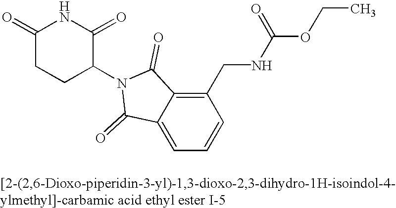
C1(CNC(=O)OCC)=C2C(=CC=C1)C(=O)N(C1C(=O)NC(=O)CC1)C2=O
